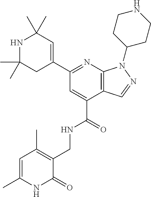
C1(C)(C)CC(C2=NC3=C(C(C(=O)NCC4=C(C)C=C(C)NC4=O)=C2)C=NN3C2CCNCC2)=CC(C)(C)N1
